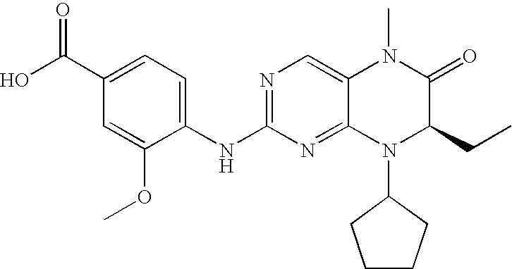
N1=C(NC2=CC=C(C(O)=O)C=C2OC)N=C2C(=C1)N(C)C(=O)C(CC)N2C1CCCC1
